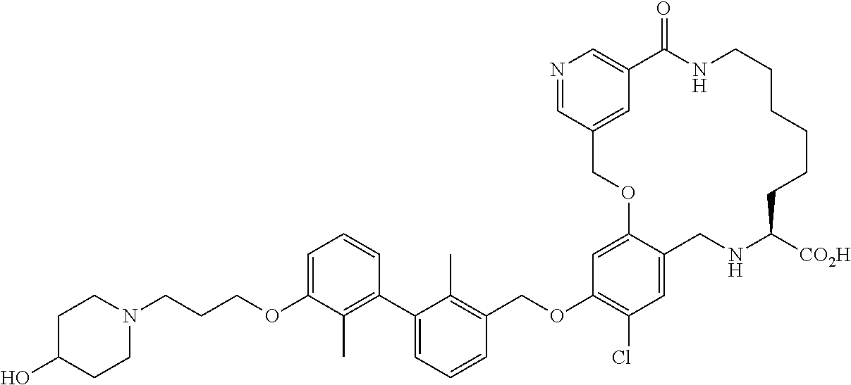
C(OC1=C(Cl)C=C2C(=C1)OCC1=CC(=CN=C1)C(=O)NCCCCCCC([CO2H])NC2)C1=C(C)C(C2=C(C)C(OCCCN3CCC(O)CC3)=CC=C2)=CC=C1
